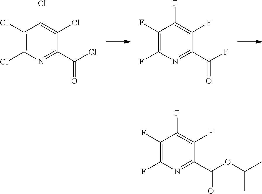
N1=C(C(OC(C)C)=O)C(F)=C(F)C(F)=C1F.N1=C(C(Cl)=O)C(Cl)=C(Cl)C(Cl)=C1Cl.N1=C(C(F)=O)C(F)=C(F)C(F)=C1F
